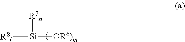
[Si]([OR6)m])([R7n])[R8l]
